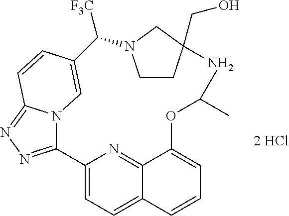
C1(C2=NN=C3N2C=C(C([F3C])N2CCC(N)(CO)C2)C=C3)=CC=C2C(=N1)C(OC(C)C)=CC=C2.[2 HCl]
